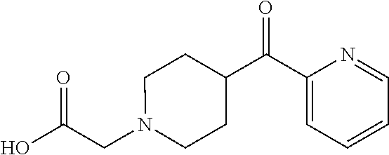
OC(CN1CCC(C(C2=CC=CC=N2)=O)CC1)=O
